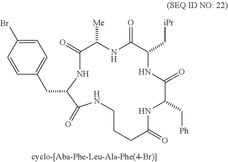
C1CCC(=O)NC(C[Ph])C(=O)NC(C[iPr])C(=O)NC([Me])C(=O)NC(CC2=CC=C(Br)C=C2)C(=O)N1
